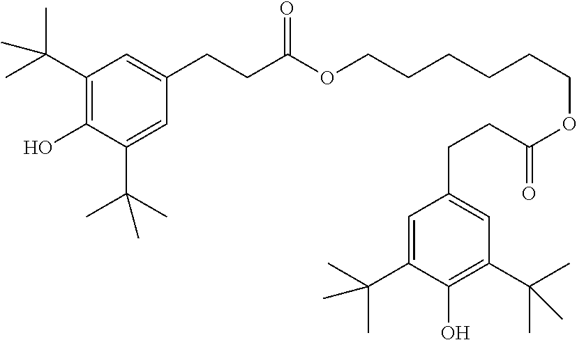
O(C(CCC1=CC(C(C)(C)C)=C(O)C(C(C)(C)C)=C1)=O)CCCCCCOC(CCC1=CC(C(C)(C)C)=C(O)C(C(C)(C)C)=C1)=O
